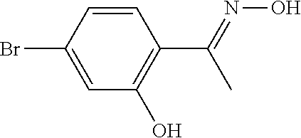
C1=CC(Br)=CC(O)=C1C(=NO)C
